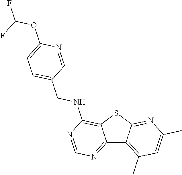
C12=NC=NC(NCC3=CC=C(OC(F)F)N=C3)=C1SC1=NC(C)=CC(C)=C21
